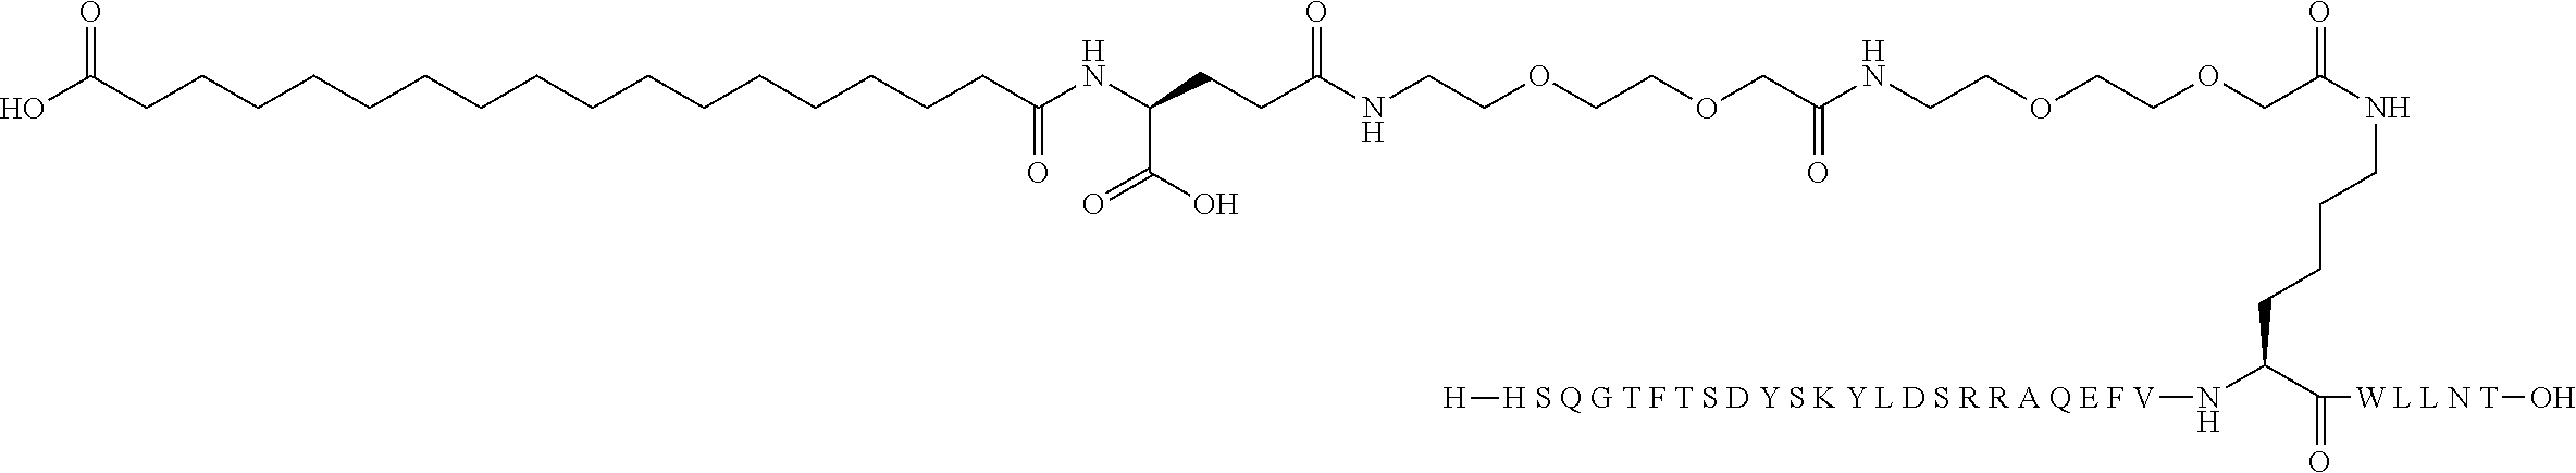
C(NC(COCCOCCNC(COCCOCCNC(CCC(NC(CCCCCCCCCCCCCCCCC(O)=O)=O)C(O)=O)=O)=O)=O)CCCC(N[H S Q G T F T S D Y S K Y L D S R R A Q E F V][H])C([W L L N T]O)=O
